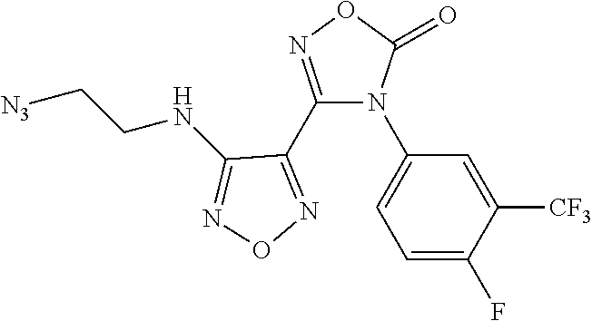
C1=C(F)C([CF3])=CC(N2C(C3=NON=C3NCC[N3])=NOC2=O)=C1
